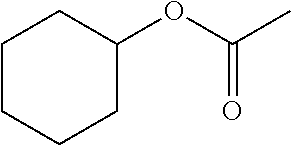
C1CCCC(OC(C)=O)C1
